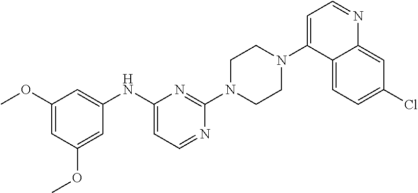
COC1=CC(OC)=CC(NC2=CC=NC(N3CCN(C4=CC=NC5=CC(Cl)=CC=C45)CC3)=N2)=C1
